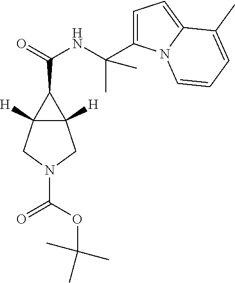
C12([H])C([H])(CN(C(OC(C)(C)C)=O)C1)C2C(=O)NC(C1=CC=C2N1C=CC=C2C)(C)C
